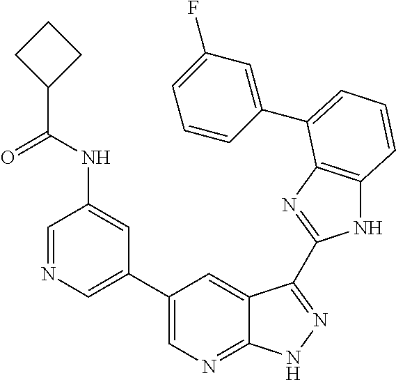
C1(C2=CN=CC(NC(C3CCC3)=O)=C2)=CN=C2C(=C1)C(C1=NC3=C(N1)C=CC=C3C1=CC(F)=CC=C1)=NN2
